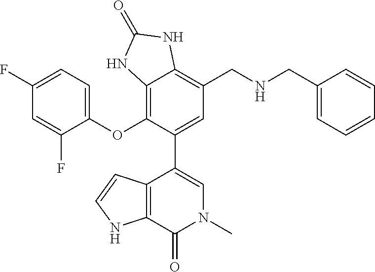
C1=C(F)C=C(F)C(OC2=C3C(=C(CNCC4=CC=CC=C4)C=C2C2=CN(C)C(=O)C4=C2C=CN4)NC(=O)N3)=C1
